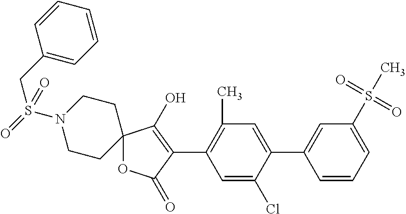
C12(OC(=O)C(C3=C(C)C=C(C4=CC(S(C)(=O)=O)=CC=C4)C(Cl)=C3)=C1O)CCN(S(=O)(CC1=CC=CC=C1)=O)CC2
